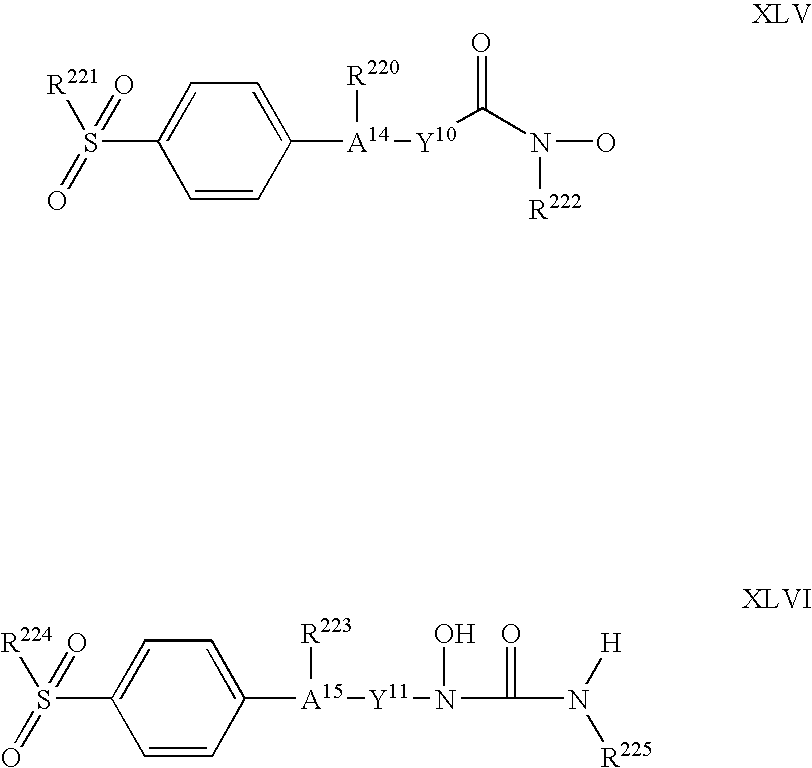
C1=CC([A14]([Y10]C(=O)N(O)[R222])[R220])=CC=C1S([R221])(=O)=O.C1=CC([A15]([Y11]N(C(N([H])[R225])=O)O)[R223])=CC=C1S([R224])(=O)=O
